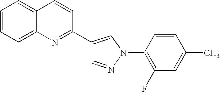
C1=NN(C2=C(F)C=C(C)C=C2)C=C1C1=NC2=CC=CC=C2C=C1
